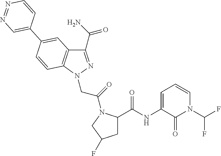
C1(C(N)=O)=NN(CC(=O)N2C(C(=O)NC3=CC=CN(C(F)F)C3=O)CC(F)C2)C2=C1C=C(C1=CN=NC=C1)C=C2
